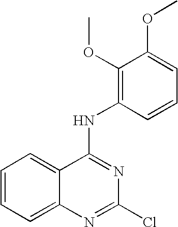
N(C1=NC(Cl)=NC2=CC=CC=C12)C1=C(OC)C(OC)=CC=C1
